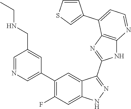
C1=NC=C(C2=C(F)C=C3C(=C2)C(C2=NC4=C(N2)N=CC=C4C2=CSC=C2)=NN3)C=C1CNCC
